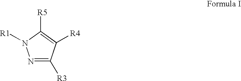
N1=C([R3])C([R4])=C([R5])N1[R1]
